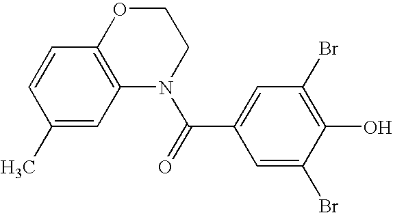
C1OC2=C(N(C(=O)C3=CC(Br)=C(O)C(Br)=C3)C1)C=C(C)C=C2
